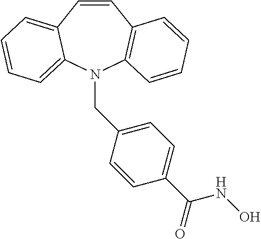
C1=CC2=CC=CC=C2N(CC2=CC=C(C(NO)=O)C=C2)C2=C1C=CC=C2
